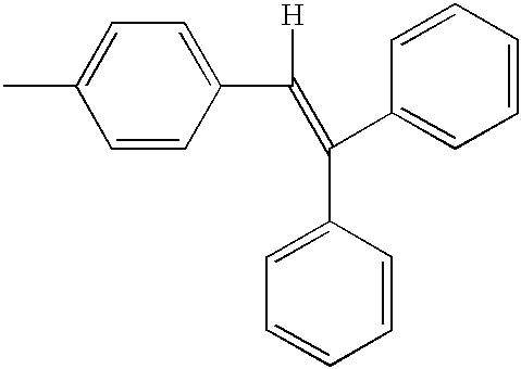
CC1=CC=C(C(=C(C2=CC=CC=C2)C2=CC=CC=C2)[H])C=C1
